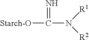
[Starch-O]C(N([R1])[R2])=N
